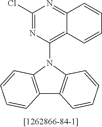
C1(Cl)=NC(N2C3=C(C4=C2C=CC=C4)C=CC=C3)=C2C(=N1)C=CC=C2
